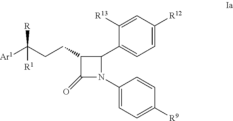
[Ar1]C(CCC1C(=O)N(C2=CC=C([R9])C=C2)C1C1=CC=C([R12])C=C1[R13])([R])[R1]
